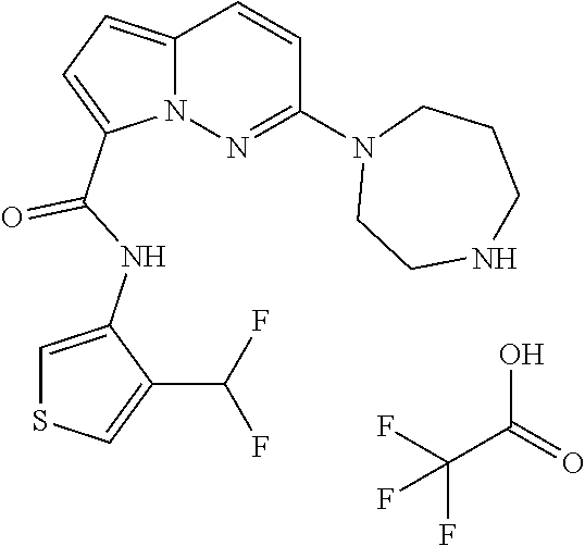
FC(F)(C(O)=O)F.N12C(=CC=C1C(NC1=CSC=C1C(F)F)=O)C=CC(N1CCNCCC1)=N2
